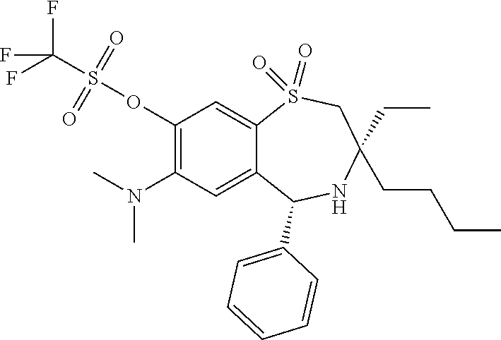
C1(OS(=O)(=O)C(F)(F)F)=C(N(C)C)C=C2C(=C1)S(=O)(=O)CC(CCCC)(CC)NC2C1=CC=CC=C1
